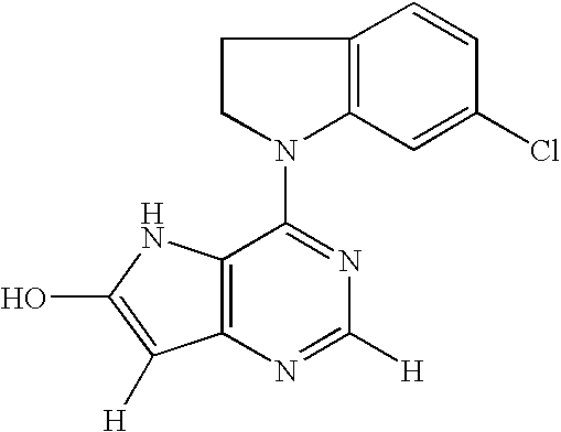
C12=C(N=C([H])N=C1N1CCC3=C1C=C(Cl)C=C3)C([H])=C(O)N2
